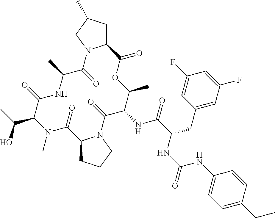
CN1C(C(O)C)C(=O)NC(C)C(=O)N2C(CC(C)C2)C(=O)OC(C)C(NC(=O)C(CC2=CC(F)=CC(F)=C2)NC(NC2=CC=C(CC)C=C2)=O)C(=O)N2C(C1=O)CCC2
